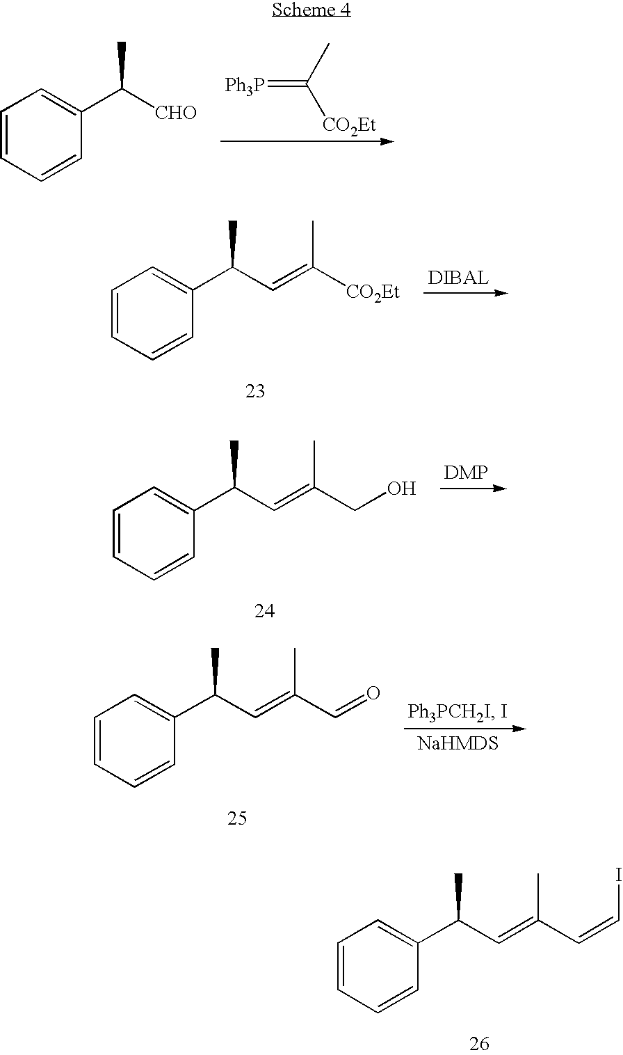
C1=CC=CC(C([CHO])C)=C1.[Ph3P]=C(C)[CO2Et].C1=CC=CC(C(C=C([CO2Et])C)C)=C1.C1=CC=CC(C(C=C(CO)C)C)=C1.C1=CC=CC(C(C=C(C=O)C)C)=C1.C1=CC=CC(C(C=C(C=CI)C)C)=C1
